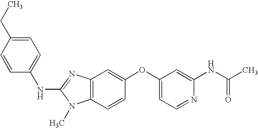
C1=C(CC)C=CC(NC2=NC3=C(N2C)C=CC(OC2=CC=NC(NC(C)=O)=C2)=C3)=C1
